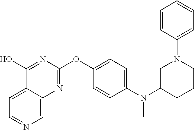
C12=CC=NC=C1N=C(OC1=CC=C(N(C3CCCN(C4=CC=CC=C4)C3)C)C=C1)N=C2O
